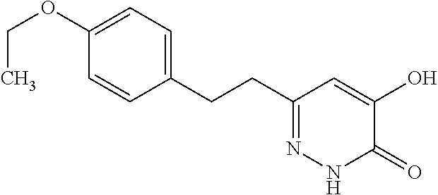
C1(CCC2=NNC(=O)C(O)=C2)=CC=C(OCC)C=C1
